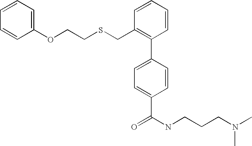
C1(OCCSCC2=C(C3=CC=C(C(NCCCN(C)C)=O)C=C3)C=CC=C2)=CC=CC=C1
